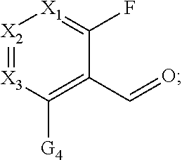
[X2]1=[X3]C([G4])=C(C=O)C(F)=[X1]1
